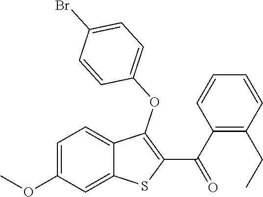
C1=C(OC)C=C2C(=C1)C(OC1=CC=C(Br)C=C1)=C(C(C1=C(CC)C=CC=C1)=O)S2
